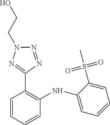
N(C1=C(C2=NN(CCO)N=N2)C=CC=C1)C1=CC=CC=C1S(C)(=O)=O
